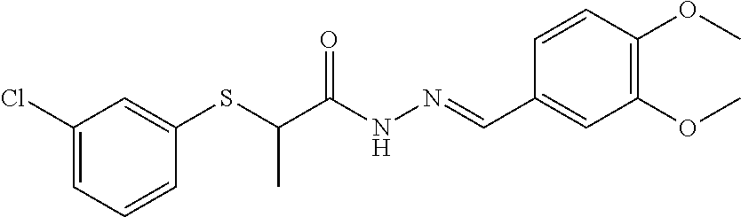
C1(Cl)=CC=CC(SC(C(NN=CC2=CC(OC)=C(OC)C=C2)=O)C)=C1
